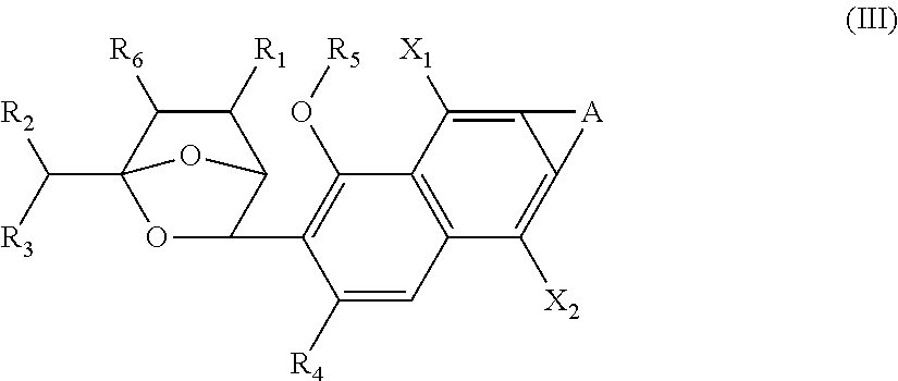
C12C([R1])C([R6])C(C([R2])[R3])(OC1C1=C(O[R5])C3=C(C=C1[R4])C([X2])=C1C(=C3[X1])[A]1)O2
